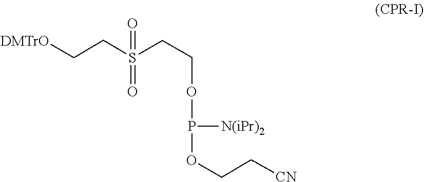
O=S(CCOP(OCC[CN])[N(iPr)2])(=O)CC[DMTrO]
